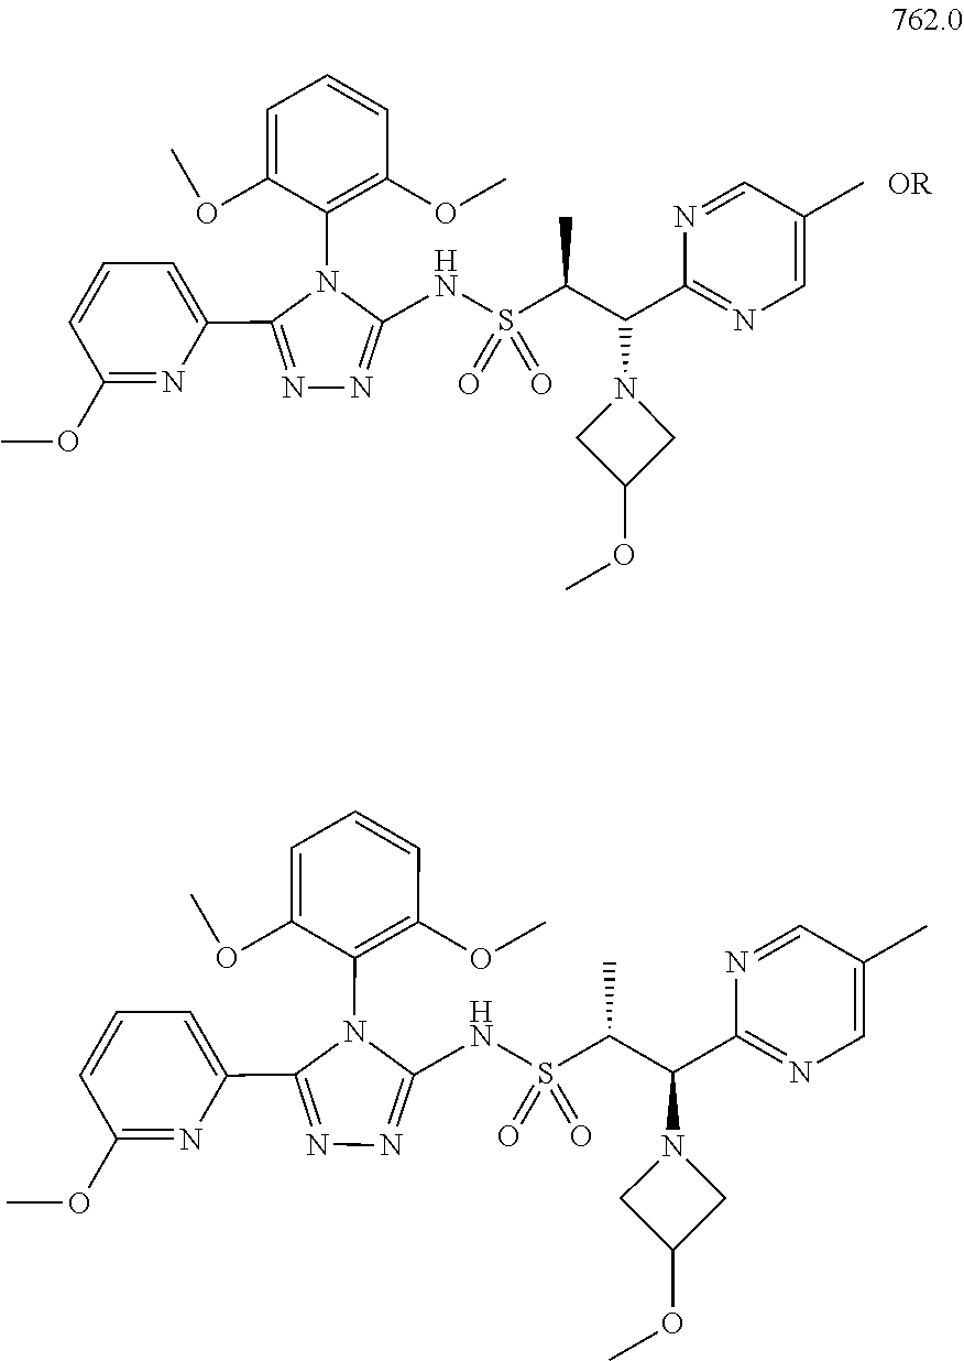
C1(C2=CC=CC(OC)=N2)=NN=C(NS(C(C(C2=NC=C(C)C=N2)N2CC(OC)C2)C)(=O)=O)N1C1=C(OC)C=CC=C1OC.C1(C2=CC=CC(OC)=N2)=NN=C(NS(C(C(C2=NC=C(C)C=N2)N2CC(OC)C2)C)(=O)=O)N1C1=C(OC)C=CC=C1OC
